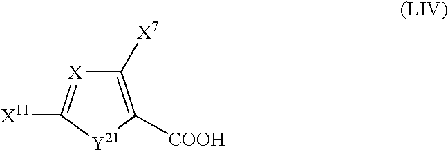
C1([X7])=C([COOH])[Y21]C([X11])=[X]1
